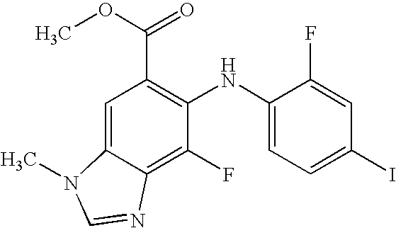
C1(C(OC)=O)=C(NC2=CC=C(I)C=C2F)C(F)=C2C(=C1)N(C)C=N2
